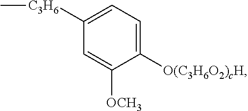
C1([O(C3H6O2)cH])=CC=C([C3H6]C)C=C1[OCH3]
